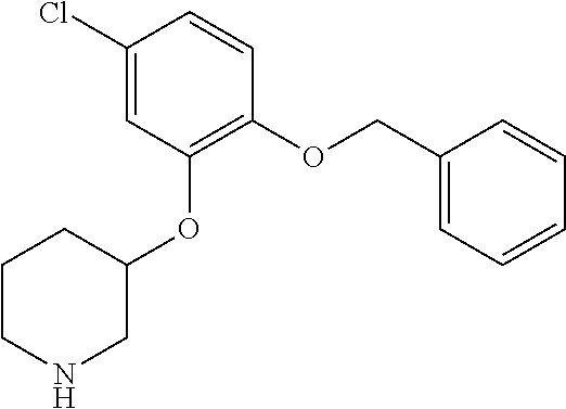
C1(OCC2=CC=CC=C2)=C(OC2CCCNC2)C=C(Cl)C=C1
